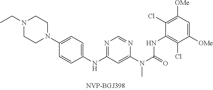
CCN1CCN(C2=CC=C(NC3=NC=NC(N(C(NC4=C(Cl)C([OMe])=CC([OMe])=C4Cl)=O)C)=C3)C=C2)CC1
